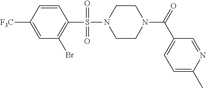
C1=C([F3C])C=CC(S(=O)(=O)N2CCN(C(C3=CC=C(C)N=C3)=O)CC2)=C1Br
